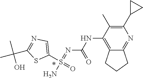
N(=S(=O)(N)C1=CN=C(C(C)(C)O)S1)C(NC1=C2CCCC2=NC(C2CC2)=C1C)=O
